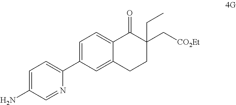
C1=C(N)C=NC(C2=CC=C3C(=C2)CCC(C[CO2Et])(CC)C3=O)=C1
